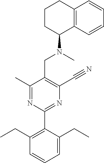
C1(C)=NC(C2=C(CC)C=CC=C2CC)=NC(C#N)=C1CN(C)C1C2=C(CCC1)C=CC=C2
